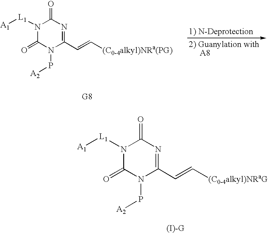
[(I)-G].[L1](N1C(=O)N=C(C=C[(C0-4alkyl)NRaG])N(P[A2])C1=O)[A1].[G8].[L1](N1C(=O)N=C(C=C[(C0-4alkyl)NRa(PG)])N(P[A2])C1=O)[A1]
